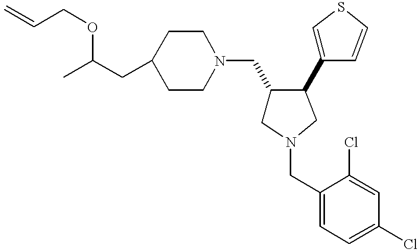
C1(CC(C)OCC=C)CCN(CC2CN(CC3=CC=C(Cl)C=C3Cl)CC2C2=CSC=C2)CC1
